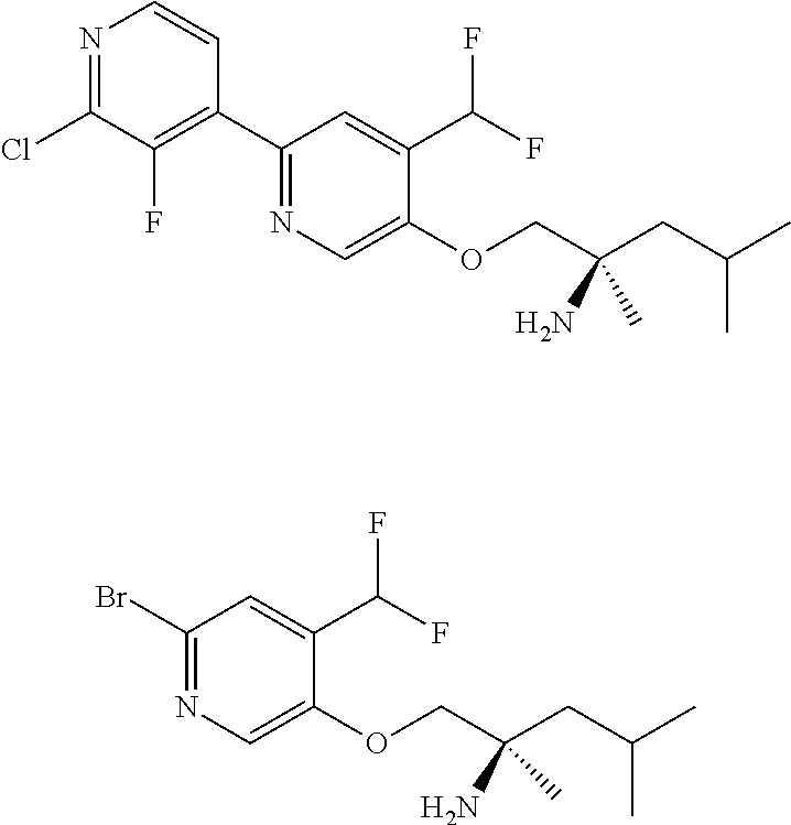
C1(C2=C(F)C(Cl)=NC=C2)=NC=C(OCC(CC(C)C)(C)N)C(C(F)F)=C1.C1(Br)=NC=C(OCC(CC(C)C)(C)N)C(C(F)F)=C1
